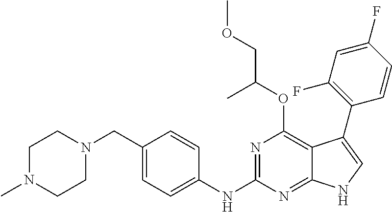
C1N(C)CCN(CC2=CC=C(NC3=NC(OC(COC)C)=C4C(=N3)NC=C4C3=C(F)C=C(F)C=C3)C=C2)C1
